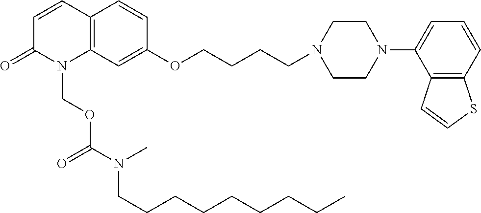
C1=CC2=C(N(COC(N(C)CCCCCCCCC)=O)C1=O)C=C(OCCCCN1CCN(C3=CC=CC4=C3C=CS4)CC1)C=C2
